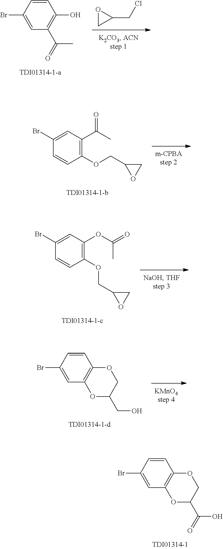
C1=CC(OCC2OC2)=C(C(C)=O)C=C1Br.C1=CC(Br)=CC2=C1OCC(CO)O2.C1=CC(Br)=CC2=C1OCC(C(O)=O)O2.C1=CC(Br)=CC(C(=O)C)=C1O.C1(CCl)OC1.C1=CC(OCC2CO2)=C(OC(=O)C)C=C1Br
